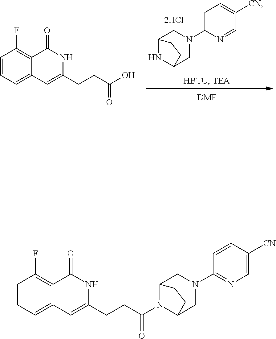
C12=CC=CC(F)=C1C(=O)NC(CCC(O)=O)=C2.[DMF].N1C2CN(C3=CC=C([CN])C=N3)CC1CC2.C(CC1=CC2=CC=CC(F)=C2C(=O)N1)C(=O)N1C2CN(C3=NC=C([CN])C=C3)CC1CC2
